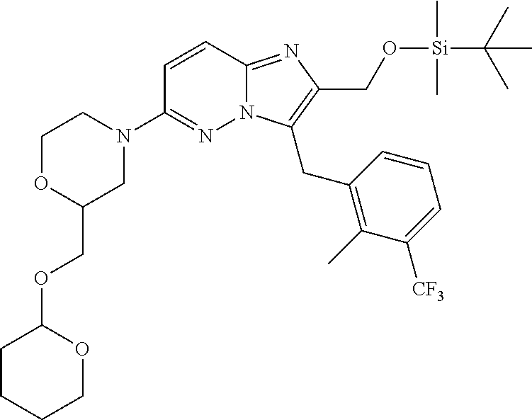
C1=CC(N2CCOC(COC3OCCCC3)C2)=NN2C1=NC(CO[Si](C)(C)C(C)(C)C)=C2CC1=C(C)C([CF3])=CC=C1
